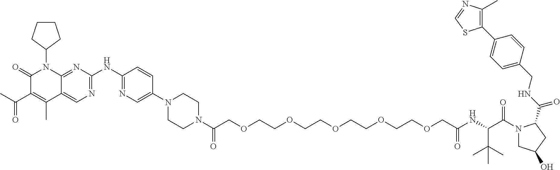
C1(=O)C(C(C)=O)=C(C)C2=CN=C(NC3=NC=C(N4CCN(C(COCCOCCOCCOCCOCC(NC(C(N5CC(O)CC5C(=O)NCC5=CC=C(C6=C(C)N=CS6)C=C5)=O)C(C)(C)C)=O)=O)CC4)C=C3)N=C2N1C1CCCC1
